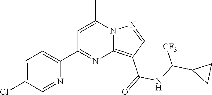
C12=C(C(=O)NC(C3CC3)[CF3])C=NN1C(C)=CC(C1=CC=C(Cl)C=N1)=N2
